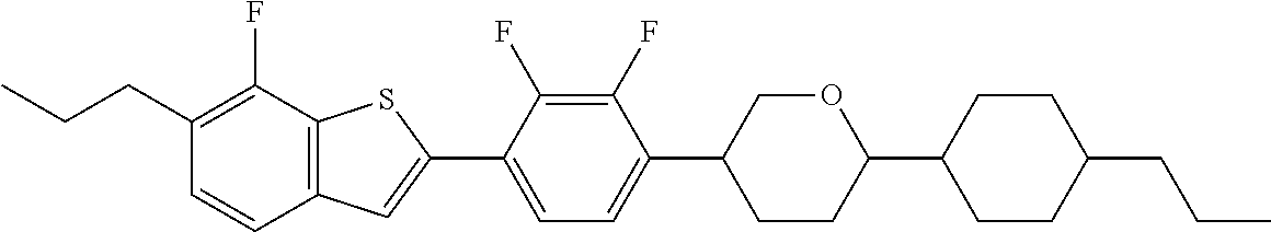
CCCC1=C(F)C2=C(C=C1)C=C(C1=CC=C(C3CCC(C4CCC(CCC)CC4)OC3)C(F)=C1F)S2
